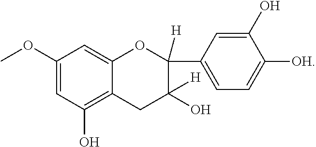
C1(OC)=CC(O)=C2C(=C1)OC(C1=CC=C([OH])C(O)=C1)([H])C(O)([H])C2
